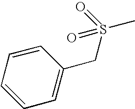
C1=CC=C(CS(C)(=O)=O)C=C1
